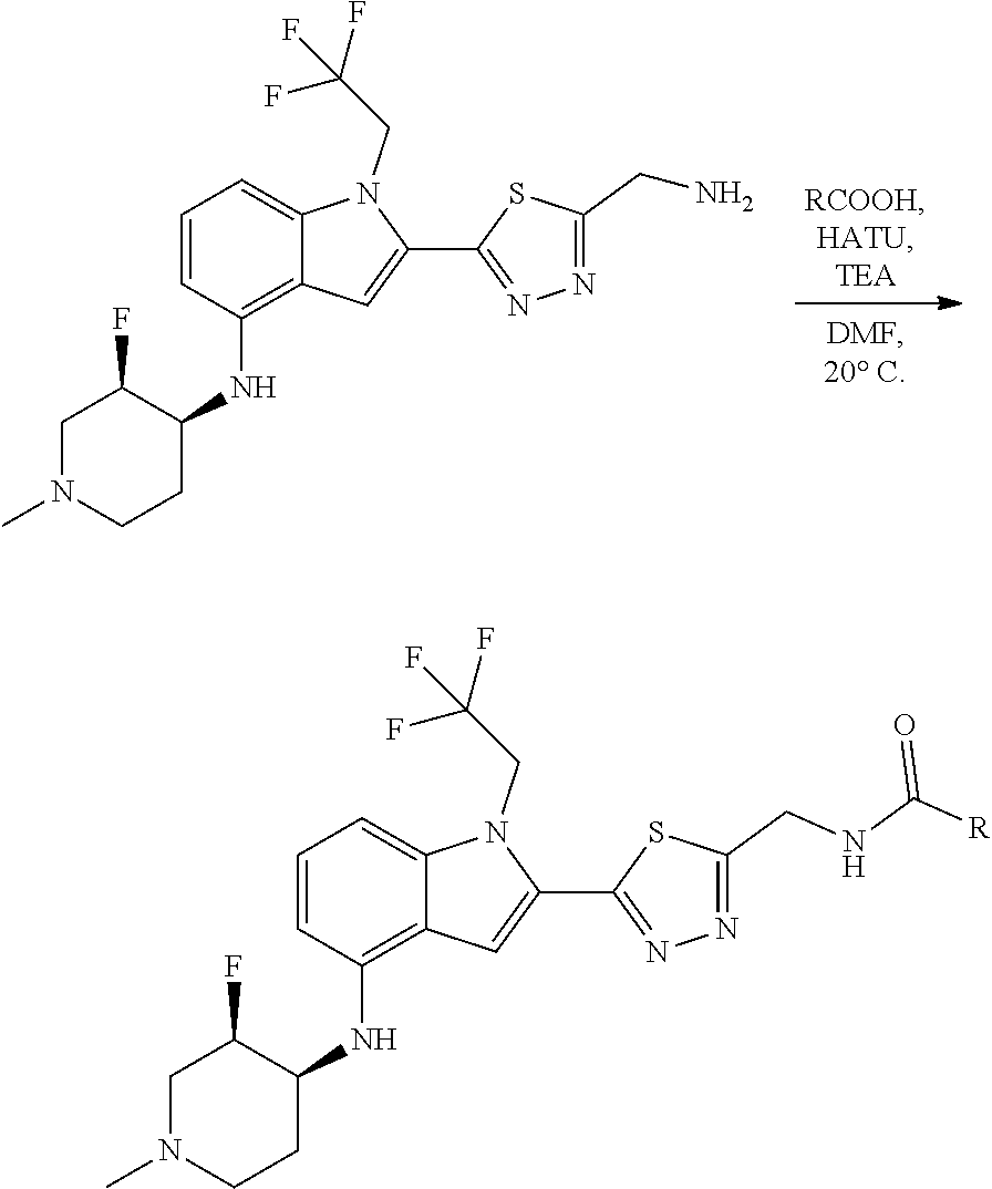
C1=CC=C2C(=C1NC1CCN(C)CC1F)C=C(C1=NN=C(CN)S1)N2CC(F)(F)F.C1=CC=C2C(=C1NC1CCN(C)CC1F)C=C(C1=NN=C(CNC([R])=O)S1)N2CC(F)(F)F
